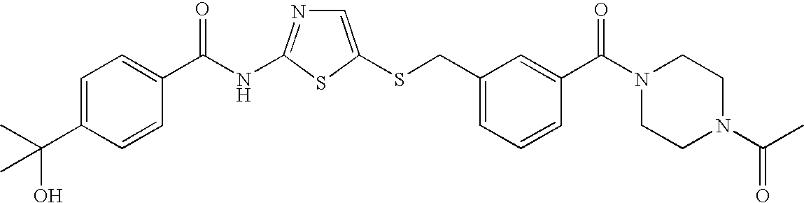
C1=C(SCC2=CC=CC(C(N3CCN(C(=O)C)CC3)=O)=C2)SC(NC(=O)C2=CC=C(C(C)(O)C)C=C2)=N1
